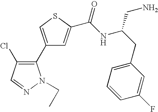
C1(C2=C(Cl)C=NN2CC)=CSC(C(NC(CC2=CC=CC(F)=C2)CN)=O)=C1
